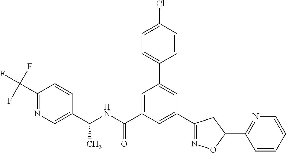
C1(C(NC(=O)C2=CC(C3=CC=C(Cl)C=C3)=CC(C3=NOC(C4=NC=CC=C4)C3)=C2)C)=CN=C(C(F)(F)F)C=C1
